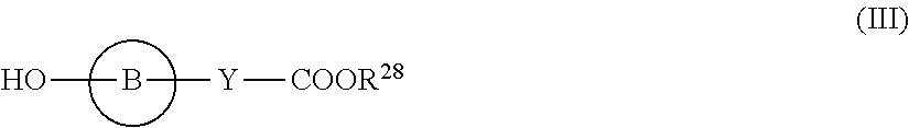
B(O)[Y][COOR28]
